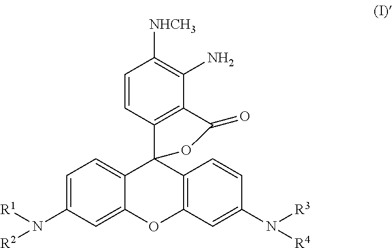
C1=CC2=C(C(N)=C1[NHCH3])C(=O)OC21C2=CC=C(N([R1])[R2])C=C2OC2=C1C=CC(N([R3])[R4])=C2
